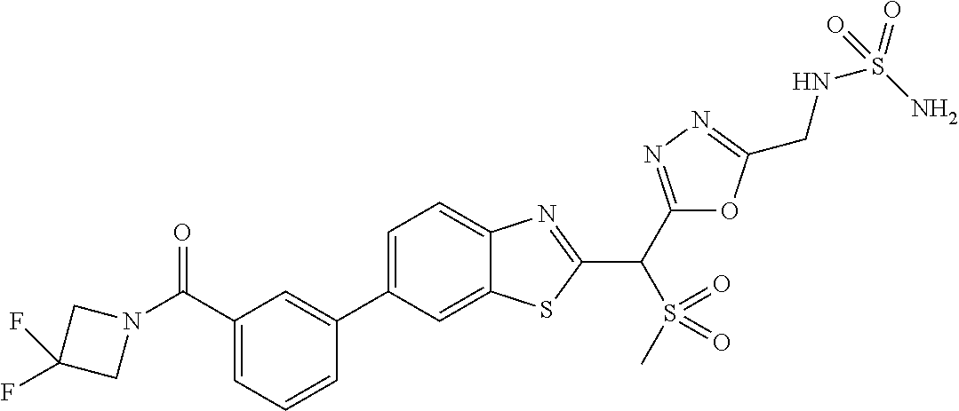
C1=CC=C(C(N2CC(F)(F)C2)=O)C=C1C1=CC=C2C(=C1)SC(C(C1=NN=C(CNS(=O)(N)=O)O1)S(C)(=O)=O)=N2
